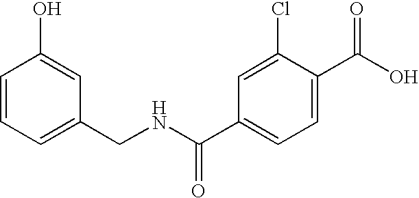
C1=CC=C(CNC(C2=CC=C(C(O)=O)C(Cl)=C2)=O)C=C1O
